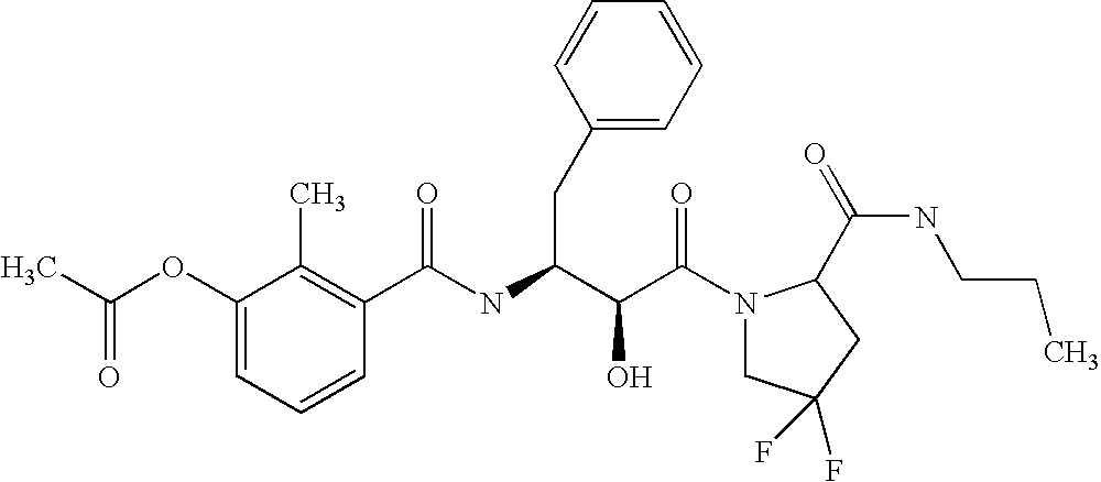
C(NC(C(C(N1CC(F)(F)CC1C(NCCC)=O)=O)O)CC1=CC=CC=C1)(C1=C(C)C(OC(C)=O)=CC=C1)=O
